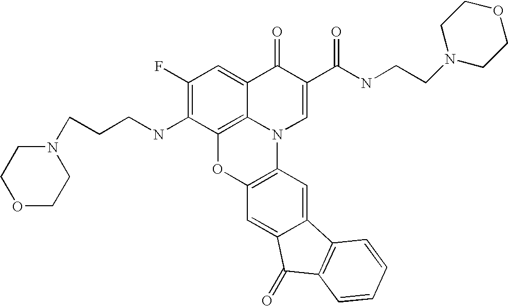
C1(F)=C(NCCCN2CCOCC2)C2=C3C(=C1)C(=O)C(C(=O)NCCN1CCOCC1)=CN3C1=C(O2)C=C2C(=C1)C1=C(C2=O)C=CC=C1
